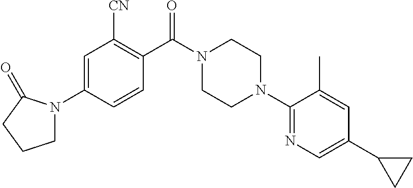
C1=C(N2CCCC2=O)C=CC(C(N2CCN(C3=NC=C(C4CC4)C=C3C)CC2)=O)=C1[CN]
